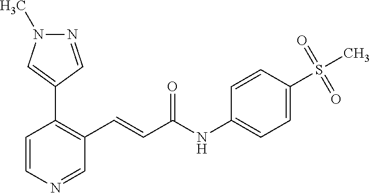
N1=CC(C2=C(C=CC(NC3=CC=C(S(C)(=O)=O)C=C3)=O)C=NC=C2)=CN1C
